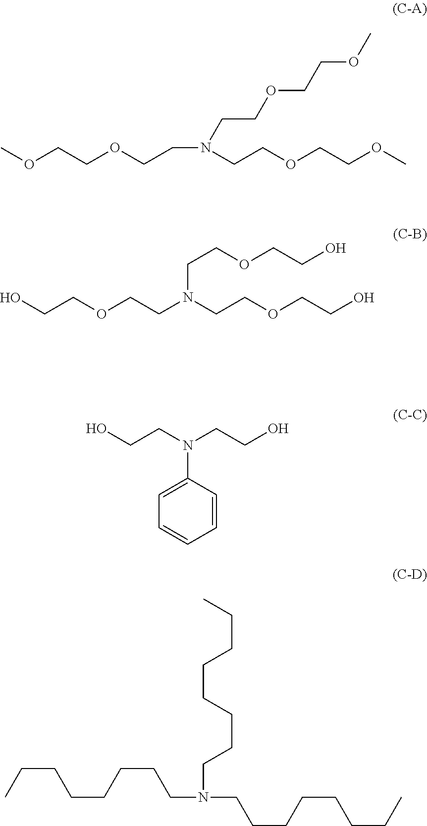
N(CCOCCOC)(CCOCCOC)CCOCCOC.OCCOCCN(CCOCCO)CCOCCO.OCCN(CCO)C1=CC=CC=C1.C(CCCCCCN(CCCCCCCC)CCCCCCCC)C
